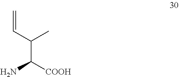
C(C(N)[COOH])(C=C)C
